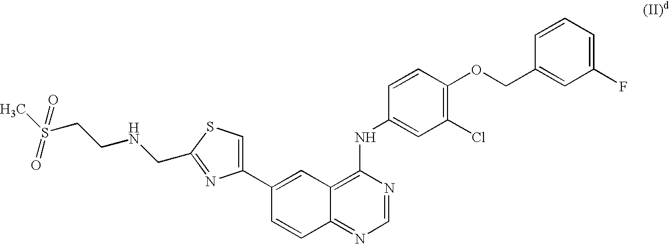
C12=C(NC3=CC(Cl)=C(OCC4=CC(F)=CC=C4)C=C3)N=CN=C1C=CC(C1=CSC(CNCCS(C)(=O)=O)=N1)=C2
